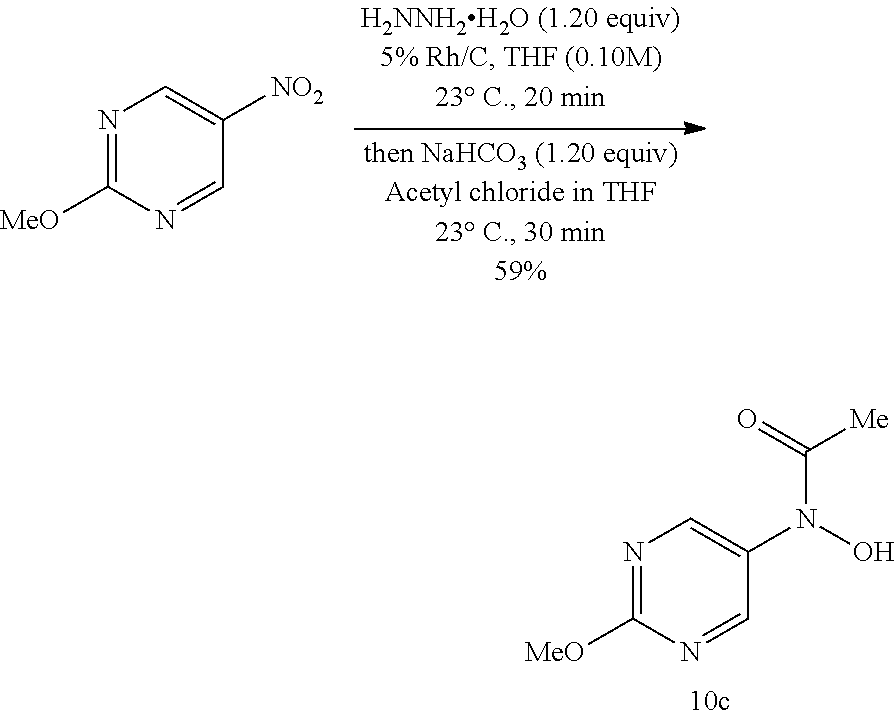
N1=C([MeO])N=CC(N(O)C(=O)[Me])=C1.N1=C([MeO])N=CC([NO2])=C1
